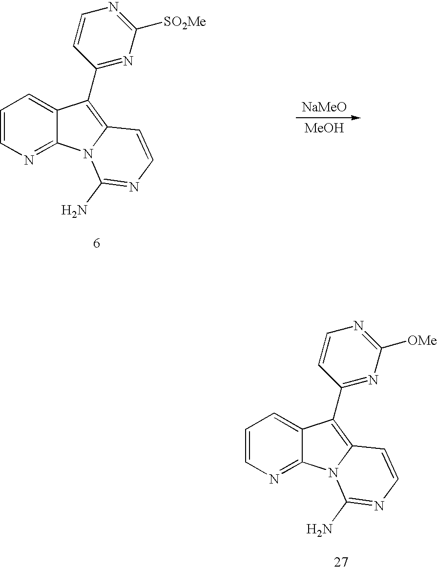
C1=CN=C2C(=C1)C(C1=NC([SO2Me])=NC=C1)=C1N2C(N)=NC=C1.[NaMeO].[MeOH].C1=CN=C2C(=C1)C(C1=NC([OMe])=NC=C1)=C1N2C(N)=NC=C1
